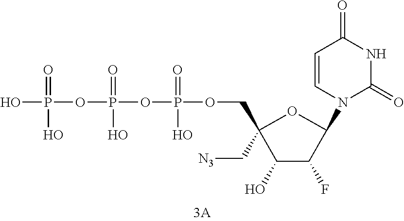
OP(OP(OP(OCC1(C[N3])C(O)C(F)C(N2C=CC(=O)NC2=O)O1)(=O)O)(=O)O)(=O)O
